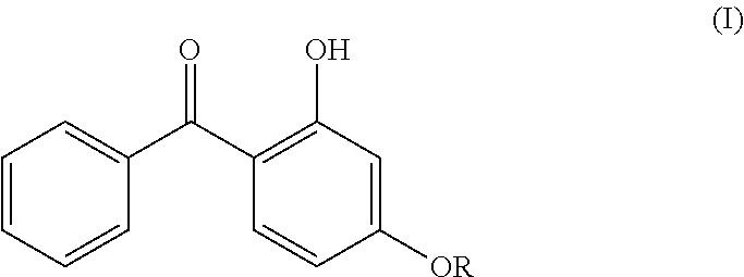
C1(C(C2=CC=CC=C2)=O)=C(O)C=C([OR])C=C1
